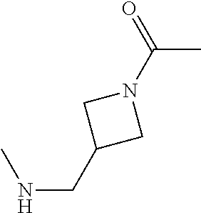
CNCC1CN(C(C)=O)C1
